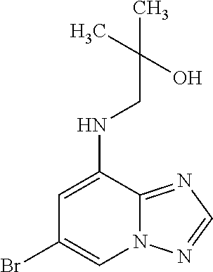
C1=C(NCC(C)(C)O)C2=NC=NN2C=C1Br
